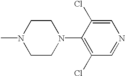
N1(C)CCN(C2=C(Cl)C=NC=C2Cl)CC1
